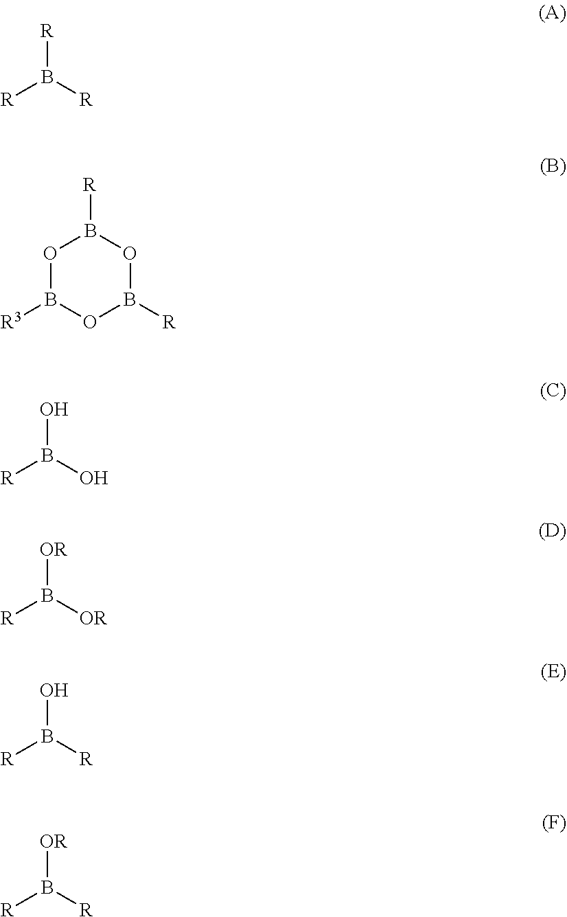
O1B([R3])OB([R])OB1[R].[R]B([R])[R].[R]B(O)O.[R]B([OR])[OR].[R]B([R])O.[R]B([R])[OR]
